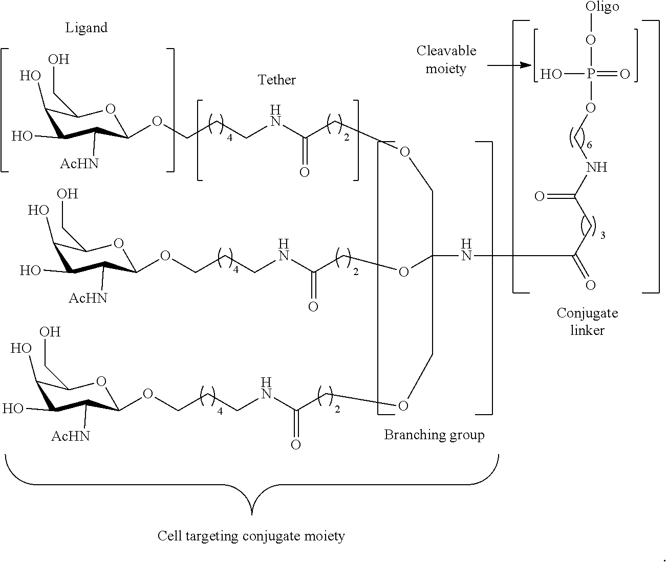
C1(O)C(O)C([AcHN])C(OCCCNC(COCC(OCC(NCCCOC2C([AcHN])C(O)C(O)C(CO)O2)=O)(COCC(NCCCOC2C([AcHN])C(O)C(O)C(CO)O2)=O)NC(=O)CC(NCOP(O[Oligo])(=O)O)=O)=O)OC1CO
